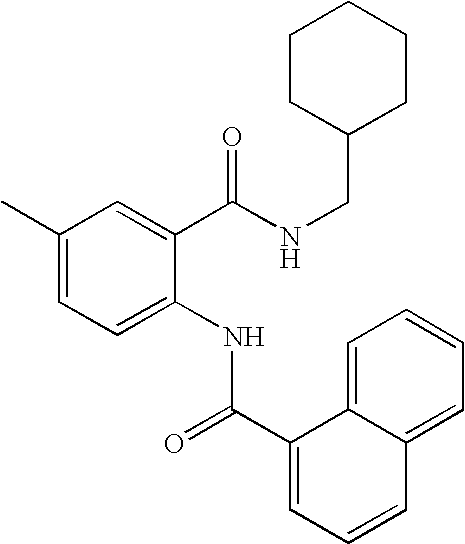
C1(C)=CC=C(NC(=O)C2=CC=CC3=CC=CC=C23)C(C(=O)NCC2CCCCC2)=C1
